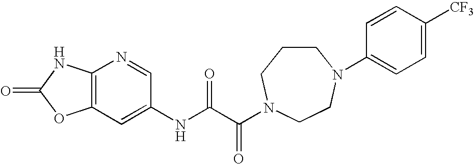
C12=C(C=C(NC(C(=O)N3CCCN(C4=CC=C([CF3])C=C4)CC3)=O)C=N1)OC(=O)N2
